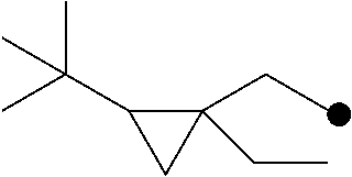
C1(CC)(CC)C(C(C)(C)C)C1
